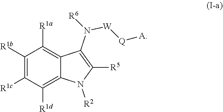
N([R6])(C1=C([R5])N([R2])C2=C([R1d])C([R1c])=C([R1b])C([R1a])=C21)[W][Q][A]
